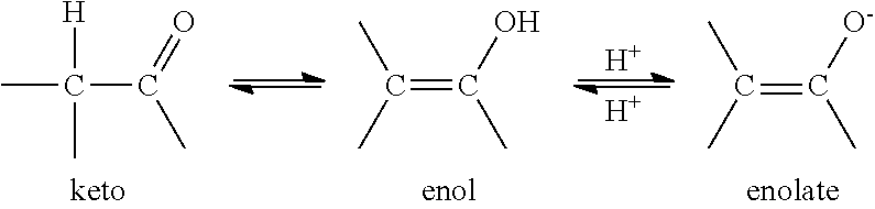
CC(C(=O)C)([H])C.C([O-])(C)=C(C)C.[H].[H].C(O)(C)=C(C)C
